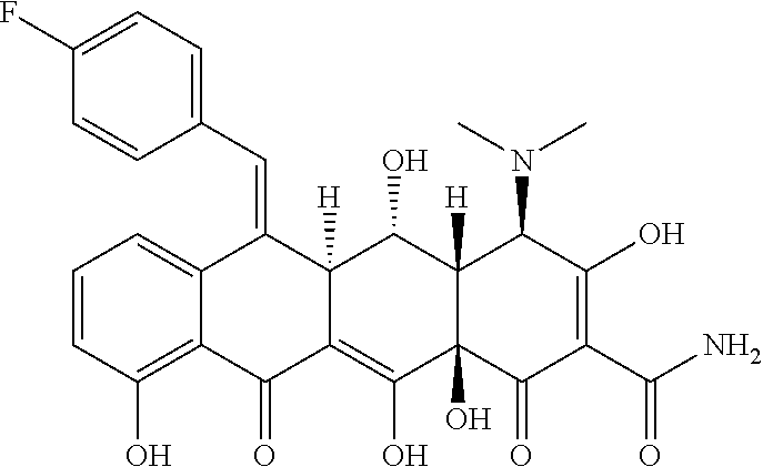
C1=CC(O)=C2C(=C1)C(=CC1=CC=C(F)C=C1)C1([H])C(=C(O)C3(O)C([H])(C1O)C(N(C)C)C(O)=C(C(N)=O)C3=O)C2=O
